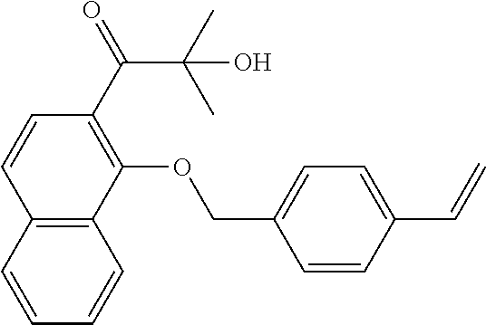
C1(C(C(C)(C)O)=O)=C(OCC2=CC=C(C=C)C=C2)C2=C(C=C1)C=CC=C2
